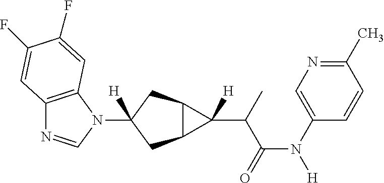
C12=C(N(C3([H])CC4C(C3)C4(C(C(N([H])C3=CN=C(C)C=C3)=O)C)[H])C=N1)C=C(F)C(F)=C2
